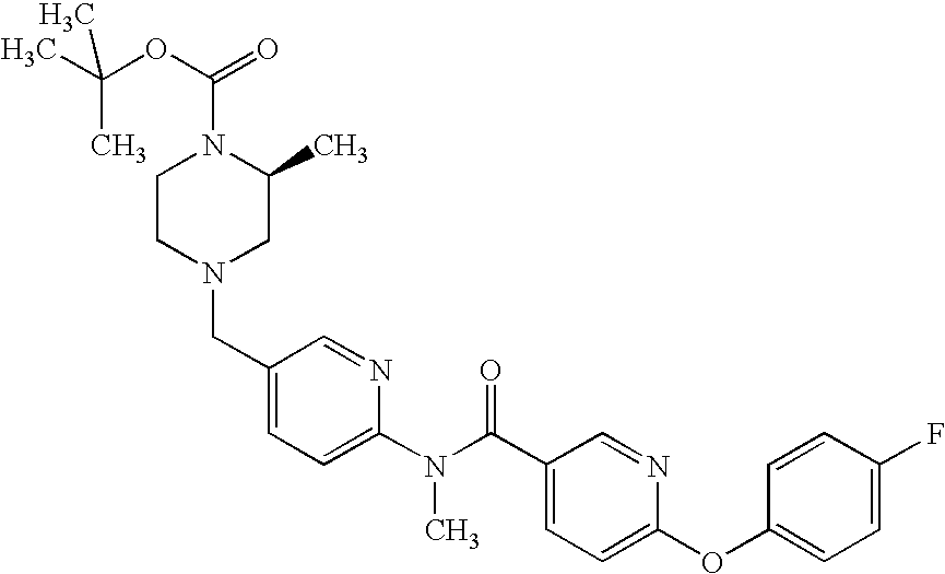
C1(CN2CC(C)N(C(OC(C)(C)C)=O)CC2)=CC=C(N(C(C2=CC=C(OC3=CC=C(F)C=C3)N=C2)=O)C)N=C1
